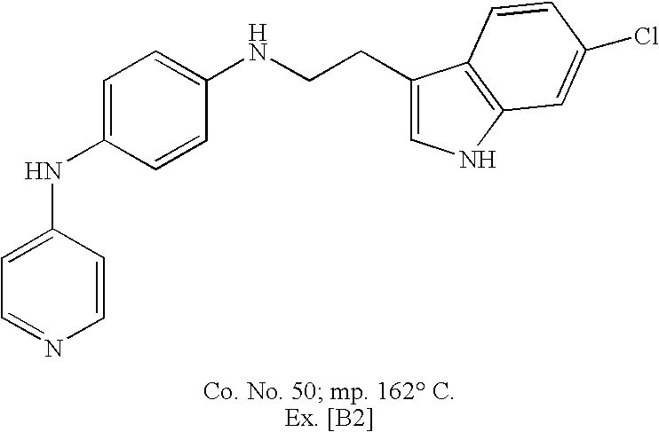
C1=C(NC2=CC=C(NCCC3=CNC4=C3C=CC(Cl)=C4)C=C2)C=CN=C1
